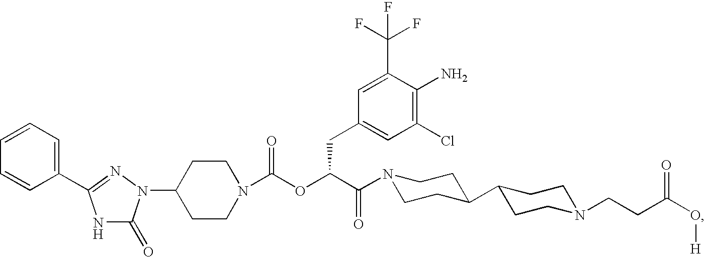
C1(N2C(=O)NC(C3=CC=CC=C3)=N2)CCN(C(OC(C(=O)N2CCC(C3CCN(CCC(O[H])=O)CC3)CC2)CC2=CC(Cl)=C(N)C(C(F)(F)F)=C2)=O)CC1
